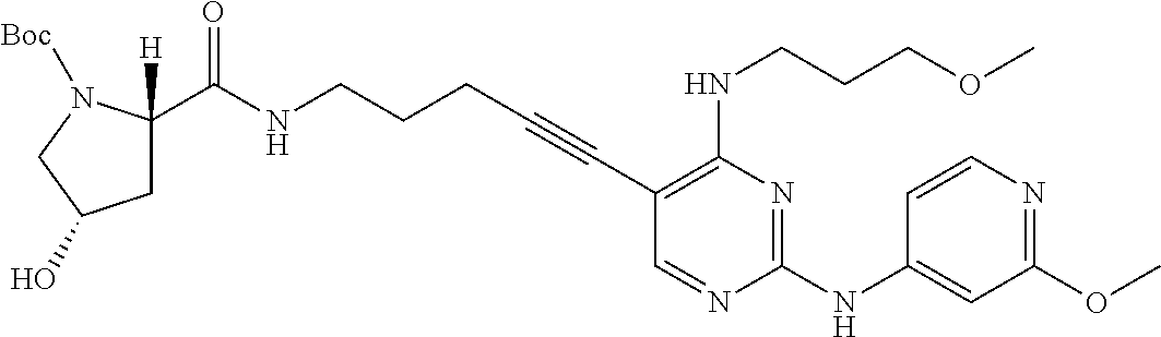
N(CCCC#CC1=C(NCCCOC)N=C(NC2=CC(OC)=NC=C2)N=C1)C(=O)C1([H])CC(O)CN1[Boc]
